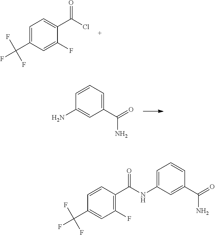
C1=C(C(F)(F)F)C=C(F)C(C(Cl)=O)=C1.C1(C(=O)N)=CC=CC(N)=C1.C1=CC(C(NC2=CC=CC(C(=O)N)=C2)=O)=C(F)C=C1C(F)(F)F
